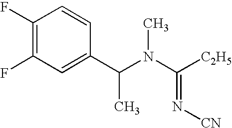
C1(F)=C(F)C=C(C(N(C([C2H5])=N[CN])C)C)C=C1
